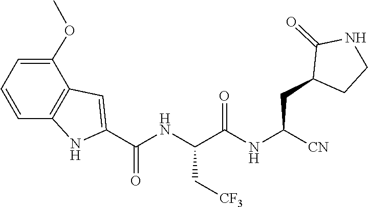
COC1=CC=CC2=C1C=C(C(NC(C[CF3])C(=O)NC(CC1C(=O)NCC1)[CN])=O)N2
